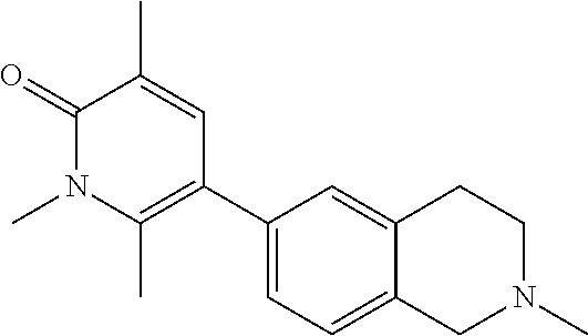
C1(=O)N(C)C(C)=C(C2=CC=C3C(=C2)CCN(C)C3)C=C1C
